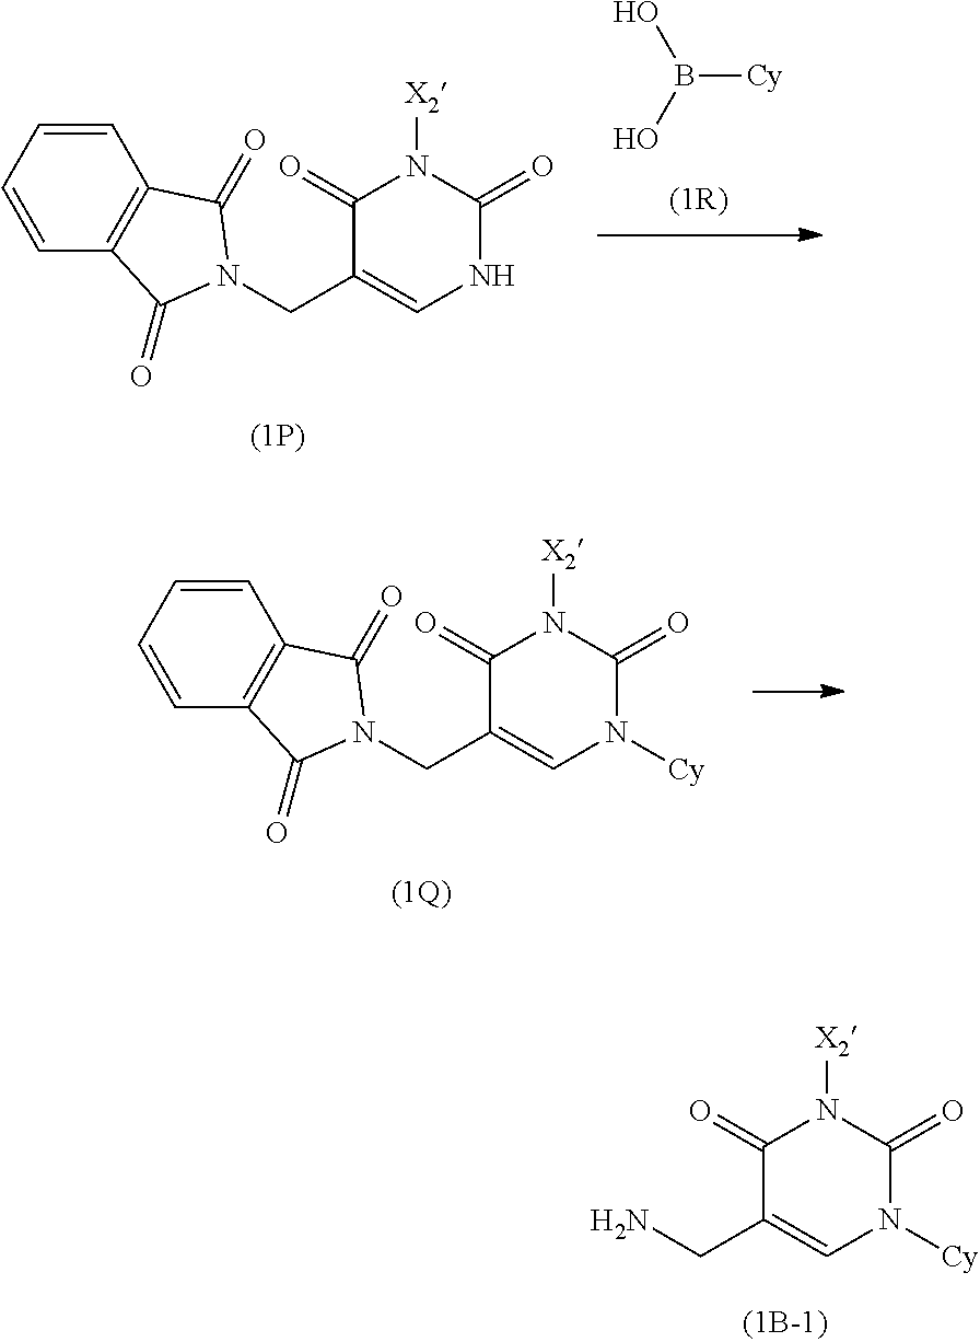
C1(=O)C(CN)=CN([Cy])C(=O)N1[X2].C1(=O)C(CN2C(=O)C3=C(C2=O)C=CC=C3)=CN([Cy])C(=O)N1[X2].B([Cy])(O)O.C1(=O)C(CN2C(=O)C3=C(C2=O)C=CC=C3)=CNC(=O)N1[X2]
